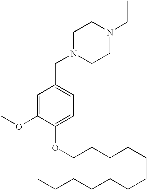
N1(CC2=CC=C(OCCCCCCCCCCCC)C(OC)=C2)CCN(CC)CC1
